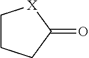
C1CCC(=O)[X]1
